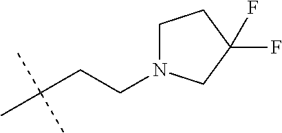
C(C(C)(C)C)CN1CCC(F)(F)C1
